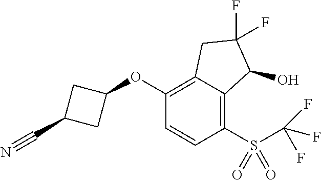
C1(OC2CC(C#N)C2)=C2C(=C(S(C(F)(F)F)(=O)=O)C=C1)C(O)C(F)(F)C2
